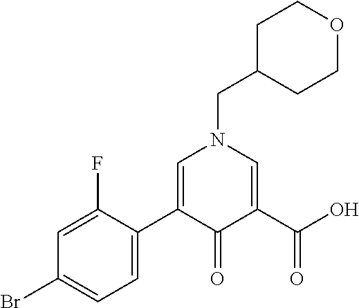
C1C(CN2C=C(C3=CC=C(Br)C=C3F)C(=O)C(C(O)=O)=C2)CCOC1
